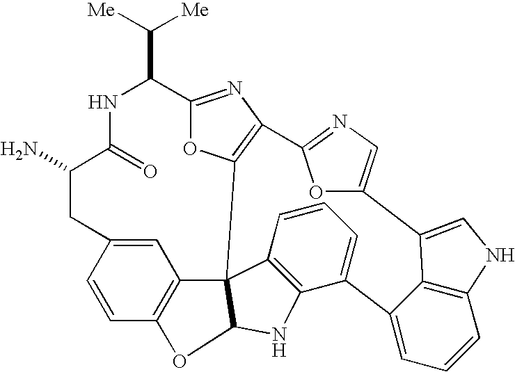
C1=C2C=CC3=C1C14C5=C(NC1O3)C(=CC=C5)C1=CC=CC3=C1C(=CN3)C1=CN=C(C3=C4OC(=N3)C(C([Me])[Me])NC(=O)C(N)C2)O1
